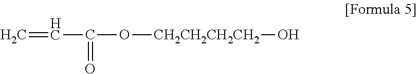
C=CC(O[CH2CH2CH2CH2]O)=O
